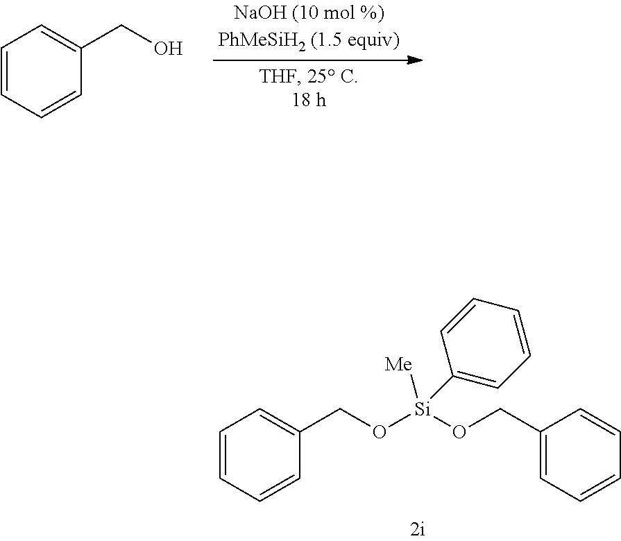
C1=CC=CC(CO[Si](OCC2=CC=CC=C2)([Me])C2=CC=CC=C2)=C1.C1=CC=CC(CO)=C1
